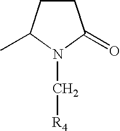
C1CC(C)N(C[R4])C1=O
